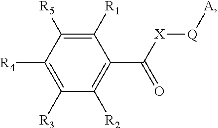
C1([R1])=C([R5])C([R4])=C([R3])C([R2])=C1C([X][Q][A])=O
